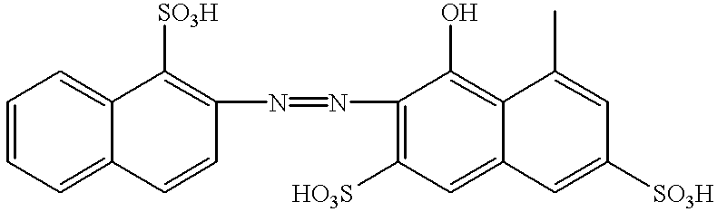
C1=CC=C2C(=C1)C([SO3H])=C(N=NC1=C([HO3S])C=C3C(=C1O)C(C)=CC([SO3H])=C3)C=C2
